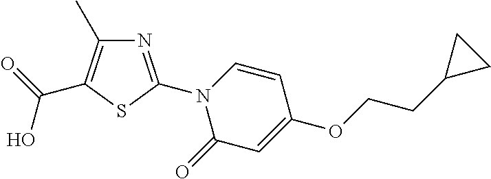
O=C(O)C1=C(C)N=C(N2C(=O)C=C(OCCC3CC3)C=C2)S1
